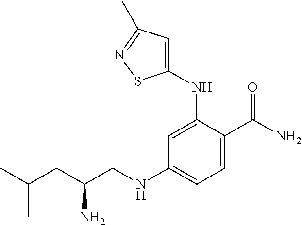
C1(NCC(CC(C)C)N)=CC=C(C(N)=O)C(NC2=CC(C)=NS2)=C1
